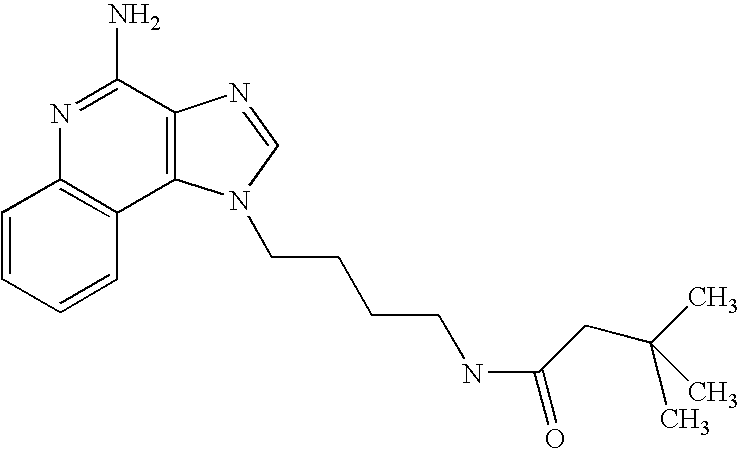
C1=CC=CC2=C1N=C(N)C1=C2N(CCCCNC(=O)CC(C)(C)C)C=N1
